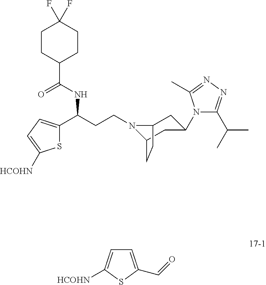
N1(CCC(C2=CC=C([HCOHN])S2)NC(C2CCC(F)(F)CC2)=O)C2CC(N3C(C(C)C)=NN=C3C)CC1CC2.C1=C(C=O)SC([HCOHN])=C1
